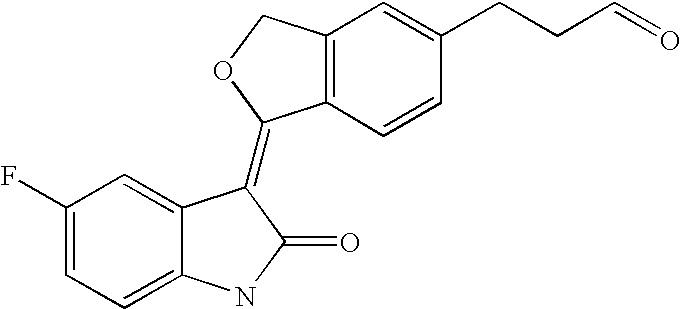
C12=C(C=CC(CCC=O)=C1)C(=C1C3=CC(F)=CC=C3NC1=O)OC2
